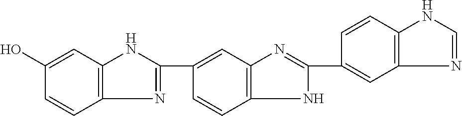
C1=CC(O)=CC2=C1N=C(C1=CC3=C(C=C1)NC(C1=CC4=C(C=C1)NC=N4)=N3)N2
